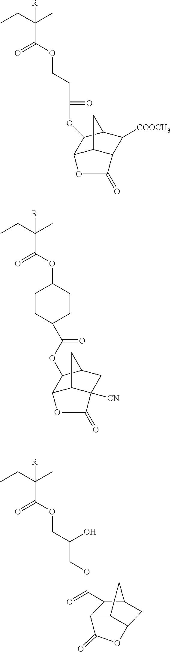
CCC(C)([R])C(=O)OCCC(OC1C2C3C(C([COOCH3])C1C3)C(=O)O2)=O.CCC(C)([R])C(=O)OC1CCC(C(OC2C3C4C([CN])(CC2C4)C(=O)O3)=O)CC1.CCC(C)([R])C(=O)OCC(O)COC(=O)C1C2C3C(CC1C3)OC2=O
